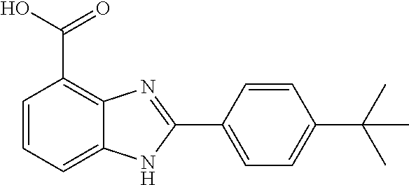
C1=CC=C2C(=C1C(O)=O)N=C(C1=CC=C(C(C)(C)C)C=C1)N2
